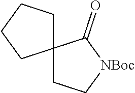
C12(CC[NBoc]C1=O)CCCC2
